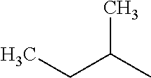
CCC(C)C
